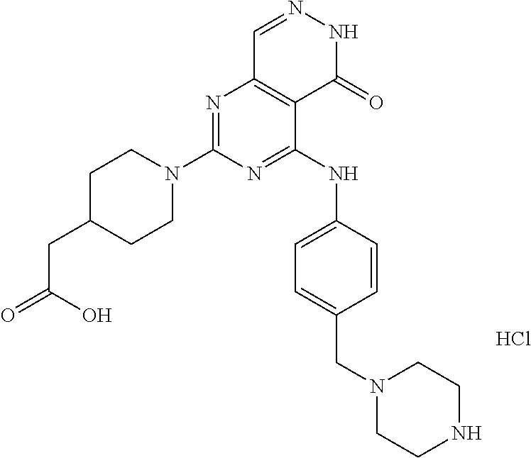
N1=C(N2CCC(CC(O)=O)CC2)N=C(NC2=CC=C(CN3CCNCC3)C=C2)C2=C1C=NNC2=O.Cl
